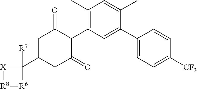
[X]1[R8][R6]C1(C1CC(=O)C(C2=C(C)C=C(C)C(C3=CC=C([CF3])C=C3)=C2)C(=O)C1)[R7]
